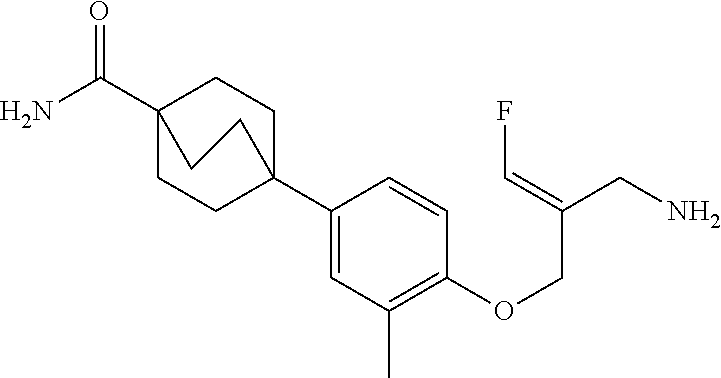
C1C2(C3=CC(C)=C(OCC(CN)=CF)C=C3)CCC(C(=O)N)(C1)CC2
